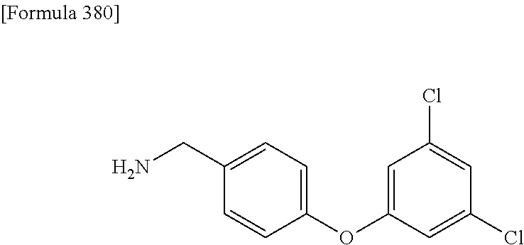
C1(CN)=CC=C(OC2=CC(Cl)=CC(Cl)=C2)C=C1
